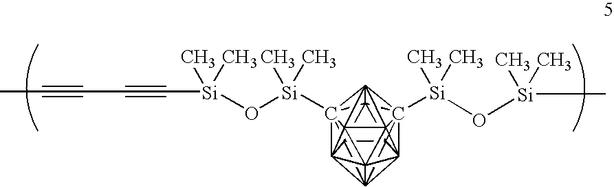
C1234C567C89%10C15%11C215C2%12%13C31%14([Si](O[Si](C)(C)C)(C)C)C461C783([Si](O[Si](C#CC#CC)(C)C)(C)C)C92(C%12%1413)C%10%115%13
